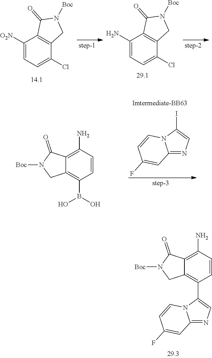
C12=C(C3=CN=C4N3C=CC(F)=C4)C=CC(N)=C1C(=O)N([Boc])C2.C12=C(CN([Boc])C1=O)C(Cl)=CC=C2[O2N].C12=C(CN([Boc])C1=O)C(Cl)=CC=C2N.C1=CN2C(=NC=C2I)C=C1F.C12=C(B(O)O)C=CC(N)=C1C(=O)N([Boc])C2
